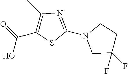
O=C(O)C1=C(C)N=C(N2CCC(F)(F)C2)S1
